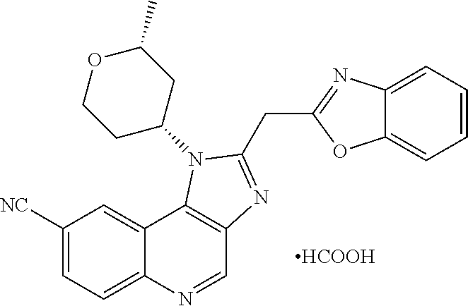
C1([NC])=CC=C2C(=C1)C1=C(C=N2)N=C(CC2=NC3=CC=CC=C3O2)N1C1CC(C)OCC1.[HCOOH]
